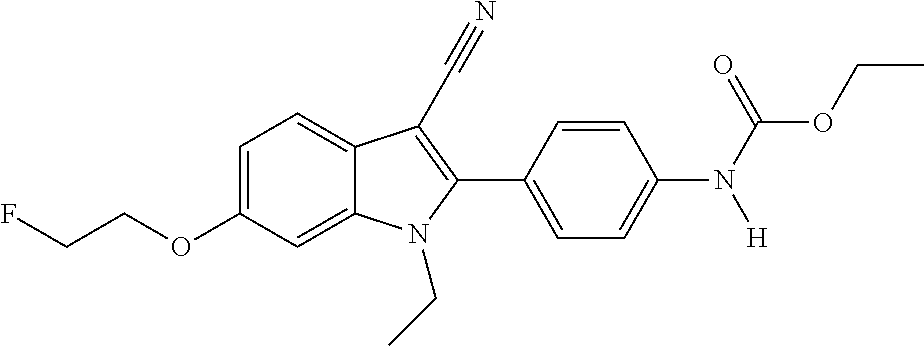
C1=C2C(=CC=C1OCCF)C(C#N)=C(C1=CC=C(N([H])C(OCC)=O)C=C1)N2CC
